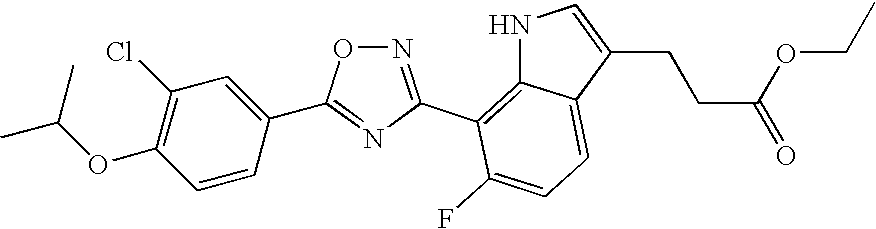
C1=CC(C2=NC(C3=C4C(=CC=C3F)C(CCC(=O)OCC)=CN4)=NO2)=CC(Cl)=C1OC(C)C
